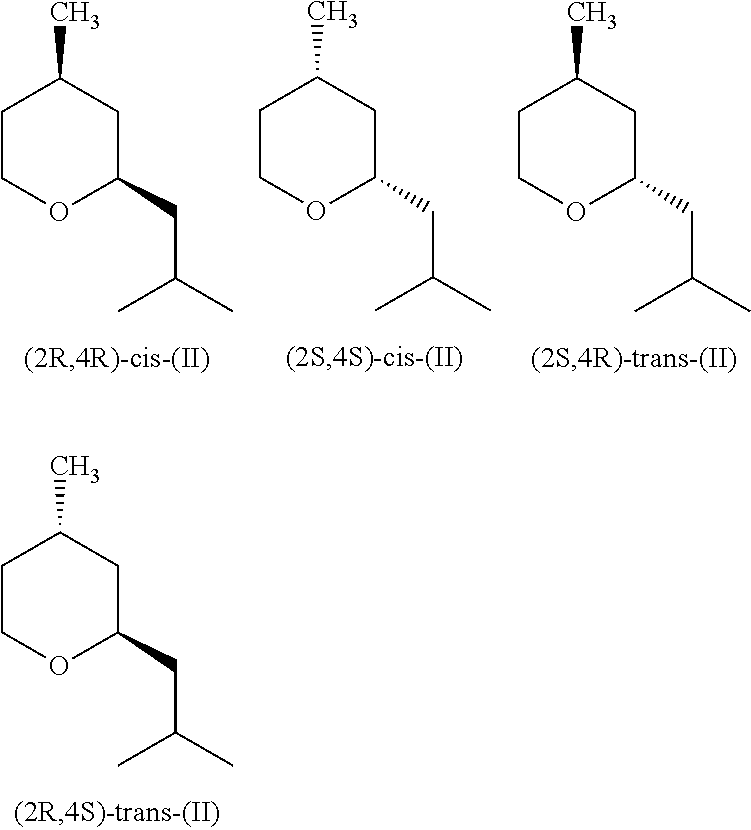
C1COC(CC(C)C)CC1C.C1COC(CC(C)C)CC1C.C1COC(CC(C)C)CC1C.C1COC(CC(C)C)CC1C
